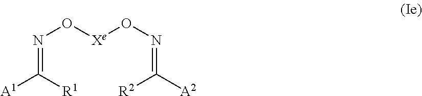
N(=C([R1])[A1])O[Xe]ON=C([R2])[A2]
